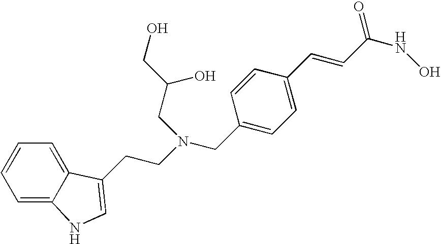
C1=C2C(=CC=C1)C(CCN(CC1=CC=C(C=CC(NO)=O)C=C1)CC(CO)O)=CN2
